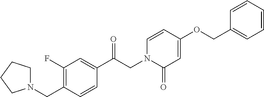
C1(CN2CCCC2)=C(F)C=C(C(CN2C(=O)C=C(OCC3=CC=CC=C3)C=C2)=O)C=C1
